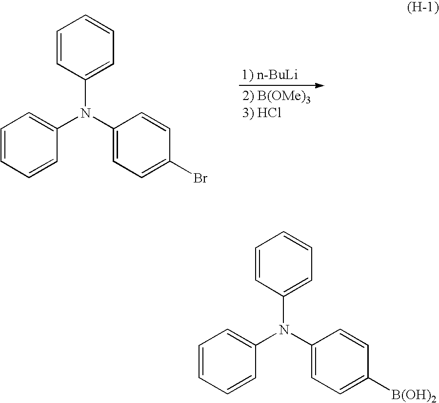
C1=CC(N(C2=CC=C(Br)C=C2)C2=CC=CC=C2)=CC=C1.C1=CC(N(C2=CC=C([B(OH)2])C=C2)C2=CC=CC=C2)=CC=C1
